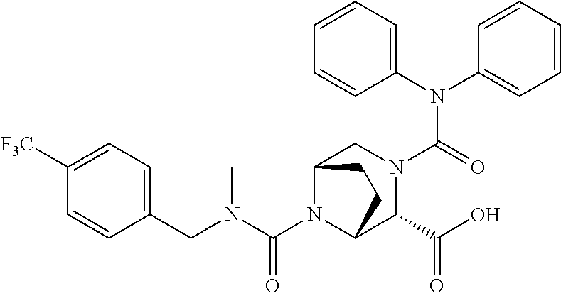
C1(CN(C)C(=O)N2C3C(C(=O)O)N(C(N(C4=CC=CC=C4)C4=CC=CC=C4)=O)CC2CC3)=CC=C([F3C])C=C1
